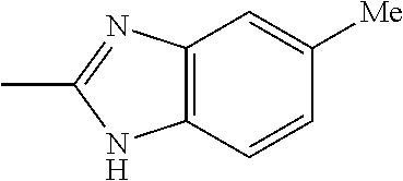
C12=C(C=CC([Me])=C1)NC(C)=N2
